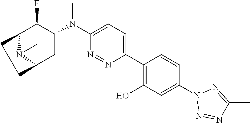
C12N(C)C(CC(N(C3=CC=C(C4=C(O)C=C(N5N=NC(C)=N5)C=C4)N=N3)C)C1F)CC2
